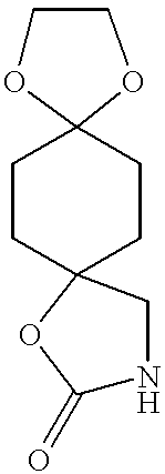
C1CC2(CCC13OCCO3)CNC(=O)O2
